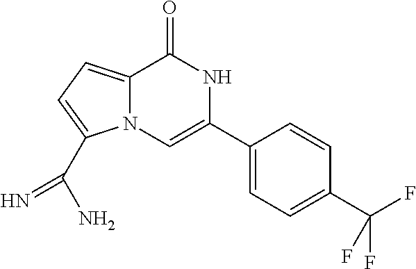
C12=CC=C(C(N)=N)N1C=C(C1=CC=C(C(F)(F)F)C=C1)NC2=O
